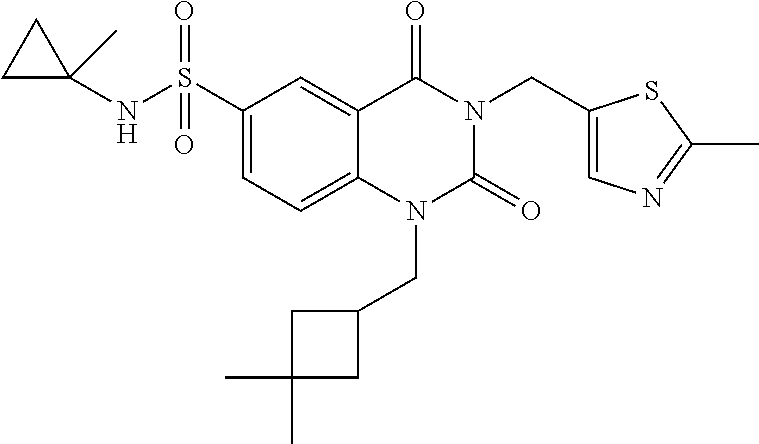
C1(S(NC2(C)CC2)(=O)=O)=CC=C2C(=C1)C(=O)N(CC1=CN=C(C)S1)C(=O)N2CC1CC(C)(C)C1
